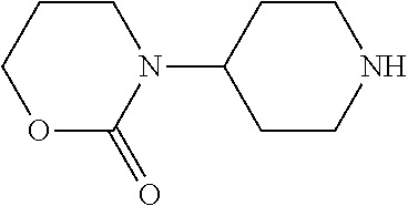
C1CNCCC1N1CCCOC1=O
